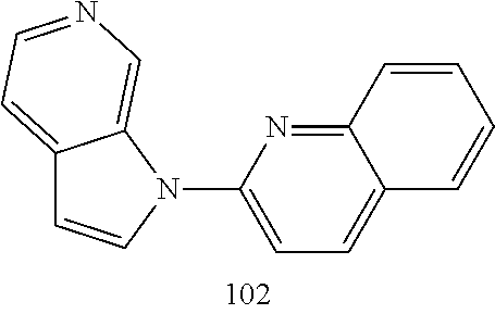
C12=CC=NC=C1N(C1=CC=C3C(=N1)C=CC=C3)C=C2
